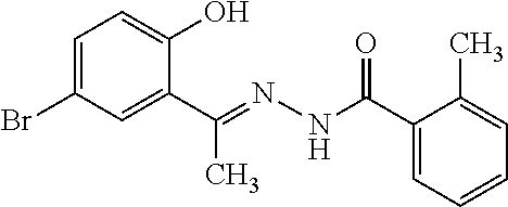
C1=C(Br)C=C(C(=NNC(C2=CC=CC=C2C)=O)C)C(O)=C1
